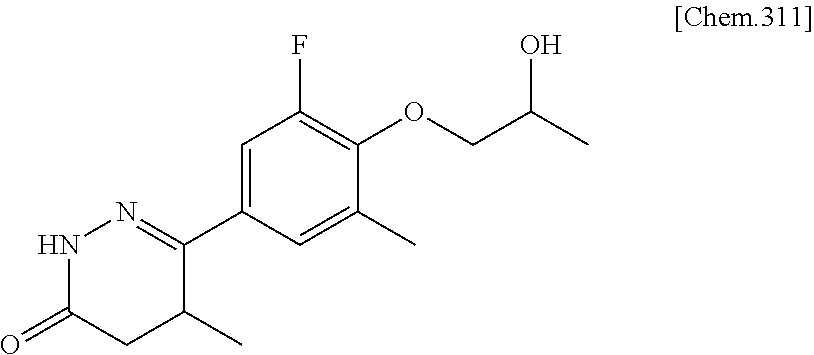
C1(C2=NNC(=O)CC2C)=CC(F)=C(OCC(C)O)C(C)=C1
